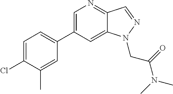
C1=C(C2=CC=C(Cl)C(C)=C2)C=C2C(=N1)C=NN2CC(N(C)C)=O
